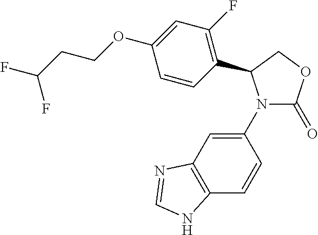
C1(N2C(=O)OCC2C2=C(F)C=C(OCCC(F)F)C=C2)=CC2=C(C=C1)NC=N2
